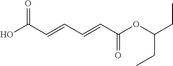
OC(C=CC=CC(OC(CC)CC)=O)=O
